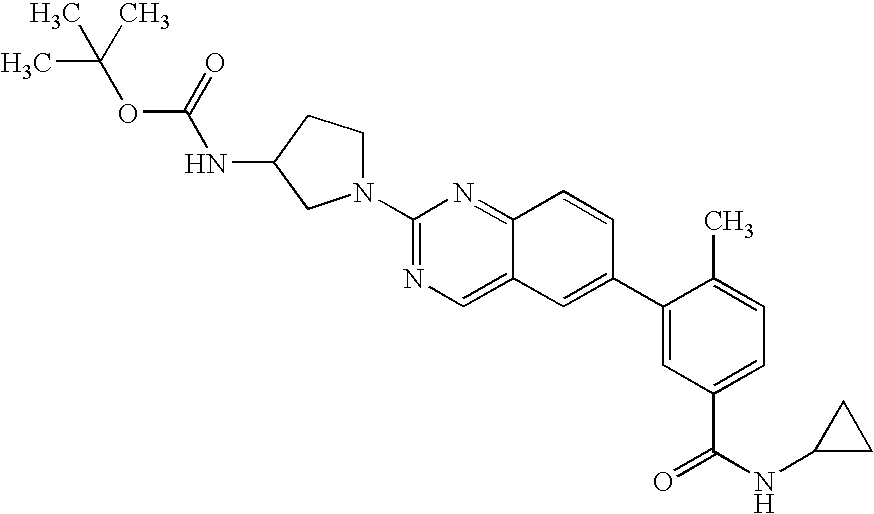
C1(N2CCC(NC(=O)OC(C)(C)C)C2)=NC=C2C(=N1)C=CC(C1=CC(C(=O)NC3CC3)=CC=C1C)=C2
